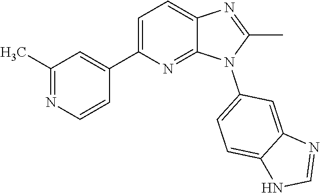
C1(C)=NC2=CC=C(C3=CC(C)=NC=C3)N=C2N1C1=CC=C2C(=C1)N=CN2
